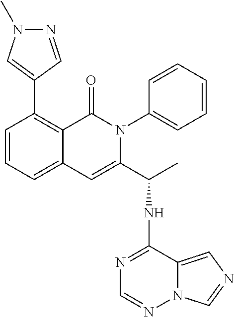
C1=CC=C2C(=C1C1=CN(C)N=C1)C(=O)N(C1=CC=CC=C1)C(C(C)NC1=NC=NN3C1=CN=C3)=C2
